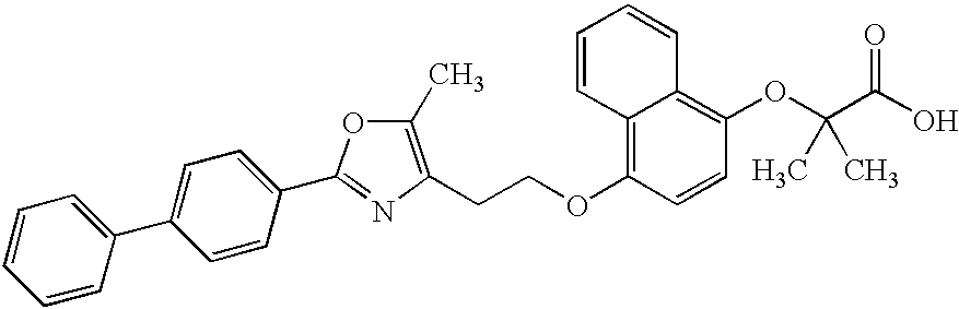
C(COC1=C2C(=C(OC(C(O)=O)(C)C)C=C1)C=CC=C2)C1=C(C)OC(C2=CC=C(C3=CC=CC=C3)C=C2)=N1
